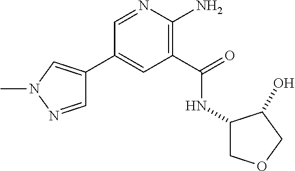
C1(C2=CN(C)N=C2)=CC(C(=O)NC2COCC2O)=C(N)N=C1
